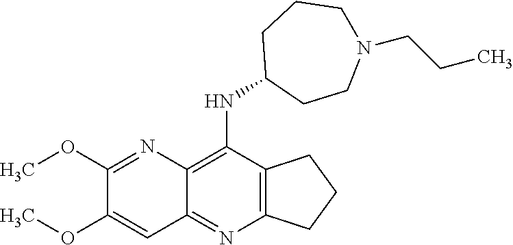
C12=C(C(NC3CCN(CCC)CCC3)=C3C(=N1)C=C(OC)C(OC)=N3)CCC2
